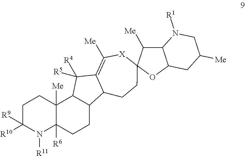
C1C([R9])([R10])N([R11])C2([R6])C([Me])(C1)C1C(CC2)C2C(=C([Me])[X]C3(CC2)C([Me])C2C(CC([Me])CN2[R1])O3)C1([R4])[R5]
